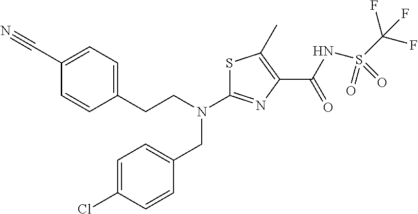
S1C(N(CCC2=CC=C(C#N)C=C2)CC2=CC=C(Cl)C=C2)=NC(C(NS(C(F)(F)F)(=O)=O)=O)=C1C
